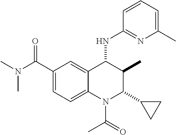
C1(C(N(C)C)=O)=CC=C2C(=C1)C(NC1=NC(C)=CC=C1)C(C)C(C1CC1)N2C(C)=O
